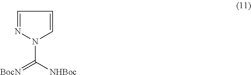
C1=NN(C(=[BocN])[NHBoc])C=C1
